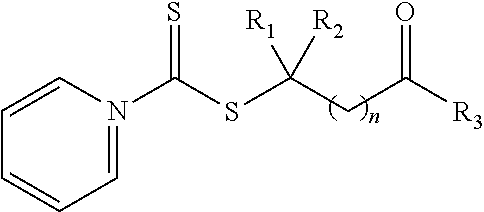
C1=N(C(SC(CC([R3])=O)([R1])[R2])=S)C=CC=C1
